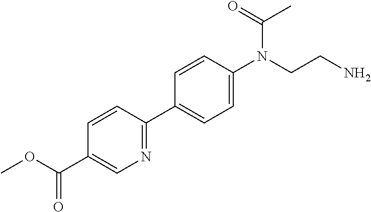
C1=CC(C2=CC=C(N(CCN)C(=O)C)C=C2)=NC=C1C(OC)=O
